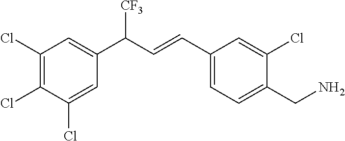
C1(Cl)=C(Cl)C(Cl)=CC(C(C=CC2=CC=C(CN)C(Cl)=C2)[CF3])=C1
